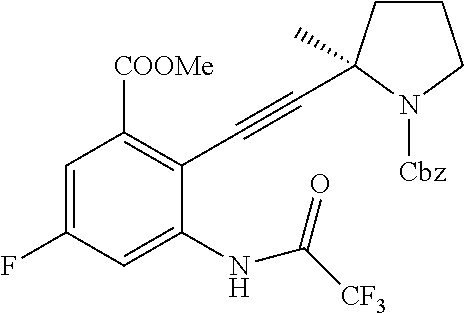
C1=C(F)C=C(NC([CF3])=O)C(C#CC2(C)CCCN2[Cbz])=C1[COOMe]
